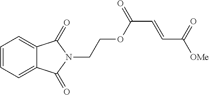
C1=CC=C2C(=C1)C(=O)N(CCOC(=O)C=CC(=O)[OMe])C2=O
